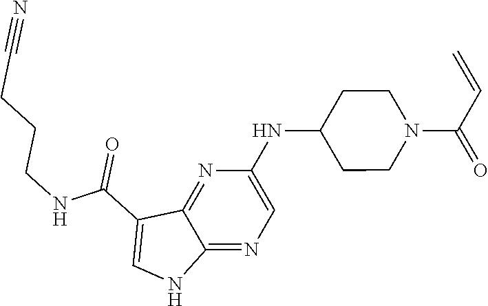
N(C1CCN(C(C=C)=O)CC1)C1=CN=C2C(=N1)C(C(NCCCC#N)=O)=CN2
